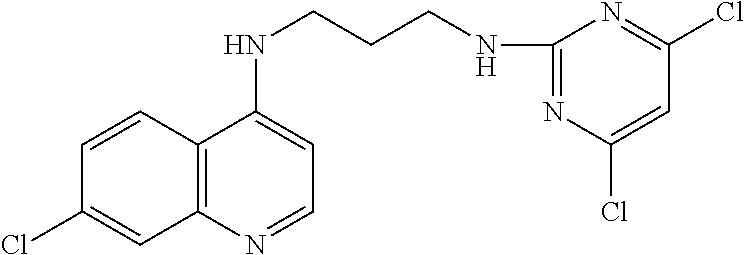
C1=CC2=C(C=C1Cl)N=CC=C2NCCCNC1=NC(Cl)=CC(Cl)=N1
